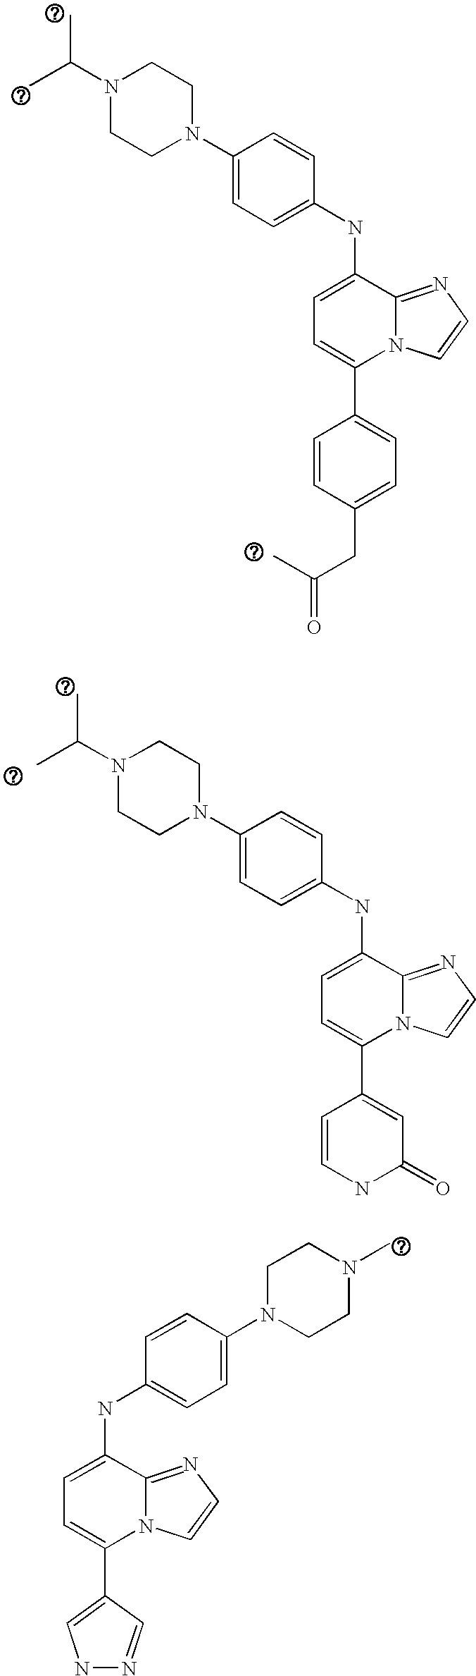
C1(C2=CC=C(NC3=CC=C(N4CCN(C(C)C)CC4)C=C3)C3=NC=CN23)=CC=C(CC(C)=O)C=C1.C1(C2=CC=C(NC3=CC=C(N4CCN(C(C)C)CC4)C=C3)C3=NC=CN23)=CC(=O)NC=C1.C1(C2=CNN=C2)=CC=C(NC2=CC=C(N3CCN(C)CC3)C=C2)C2=NC=CN12
